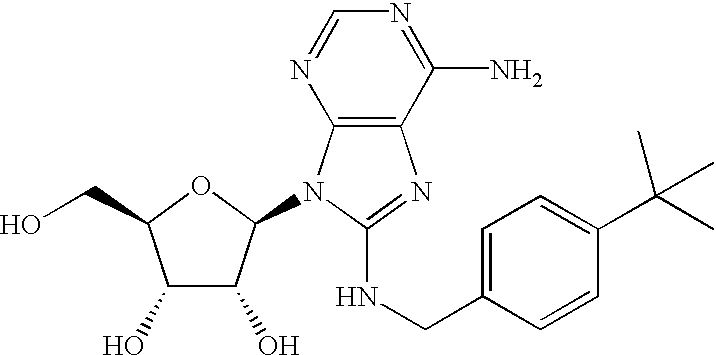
C1(O)C(O)C(N2C3=C(N=C2NCC2=CC=C(C(C)(C)C)C=C2)C(N)=NC=N3)OC1CO
